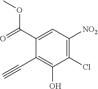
C1(Cl)=C([NO2])C=C(C(=O)OC)C(C#C)=C1O
